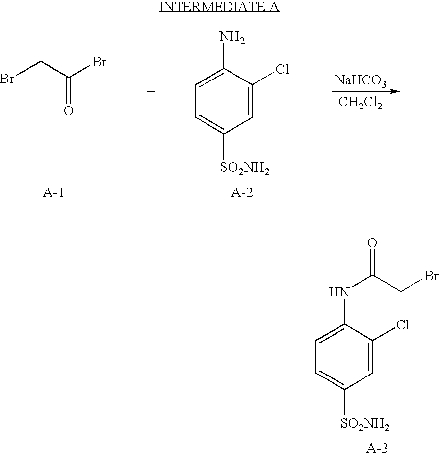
C1=C(NC(CBr)=O)C(Cl)=CC([SO2NH2])=C1.[NaHCO3].[CH2Cl2].BrCC(Br)=O.C1=C(N)C(Cl)=CC([SO2NH2])=C1
